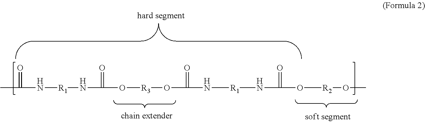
C(N[R1]NC(=O)O[R3]OC(=O)N[R1]NC(=O)O[R2]OC)(=O)C
